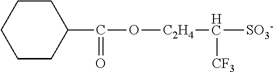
C1(C(O[C2H4]C([SO3-])[CF3])=O)CCCCC1
